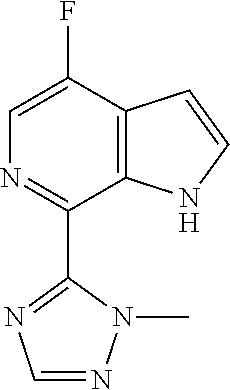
C12=C(C(F)=CN=C1C1=NC=NN1C)C=CN2
